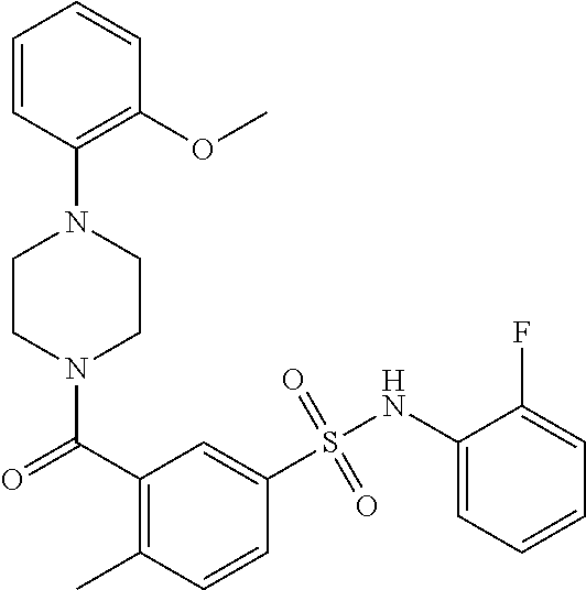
N1(C(C2=C(C)C=CC(S(NC3=CC=CC=C3F)(=O)=O)=C2)=O)CCN(C2=C(OC)C=CC=C2)CC1
